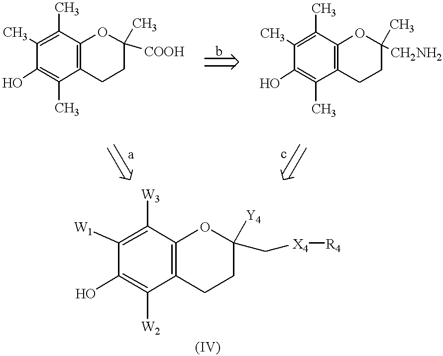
C1(C)=C(O)C(C)=C(C)C2=C1CCC([COOH])(C)O2.C1(C)=C(O)C(C)=C(C)C2=C1CCC(C)([CH2NH2])O2.C1([W2])=C(O)C([W1])=C([W3])C2=C1CCC(C[X4][R4])([Y4])O2
